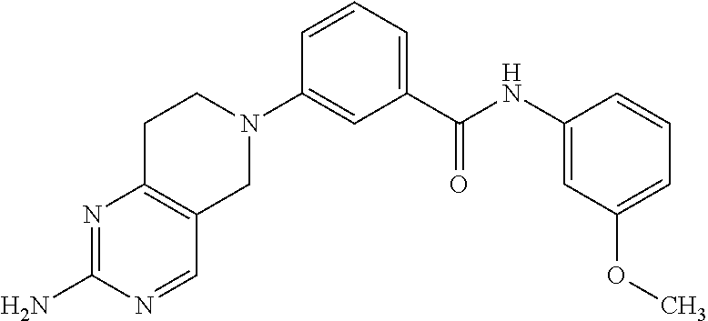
N1=C(N)N=CC2=C1CCN(C1=CC(C(NC3=CC(OC)=CC=C3)=O)=CC=C1)C2
